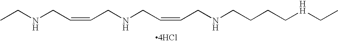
CCNCC=CCNCC=CCNCCCC[H]CC.[4HCl]
